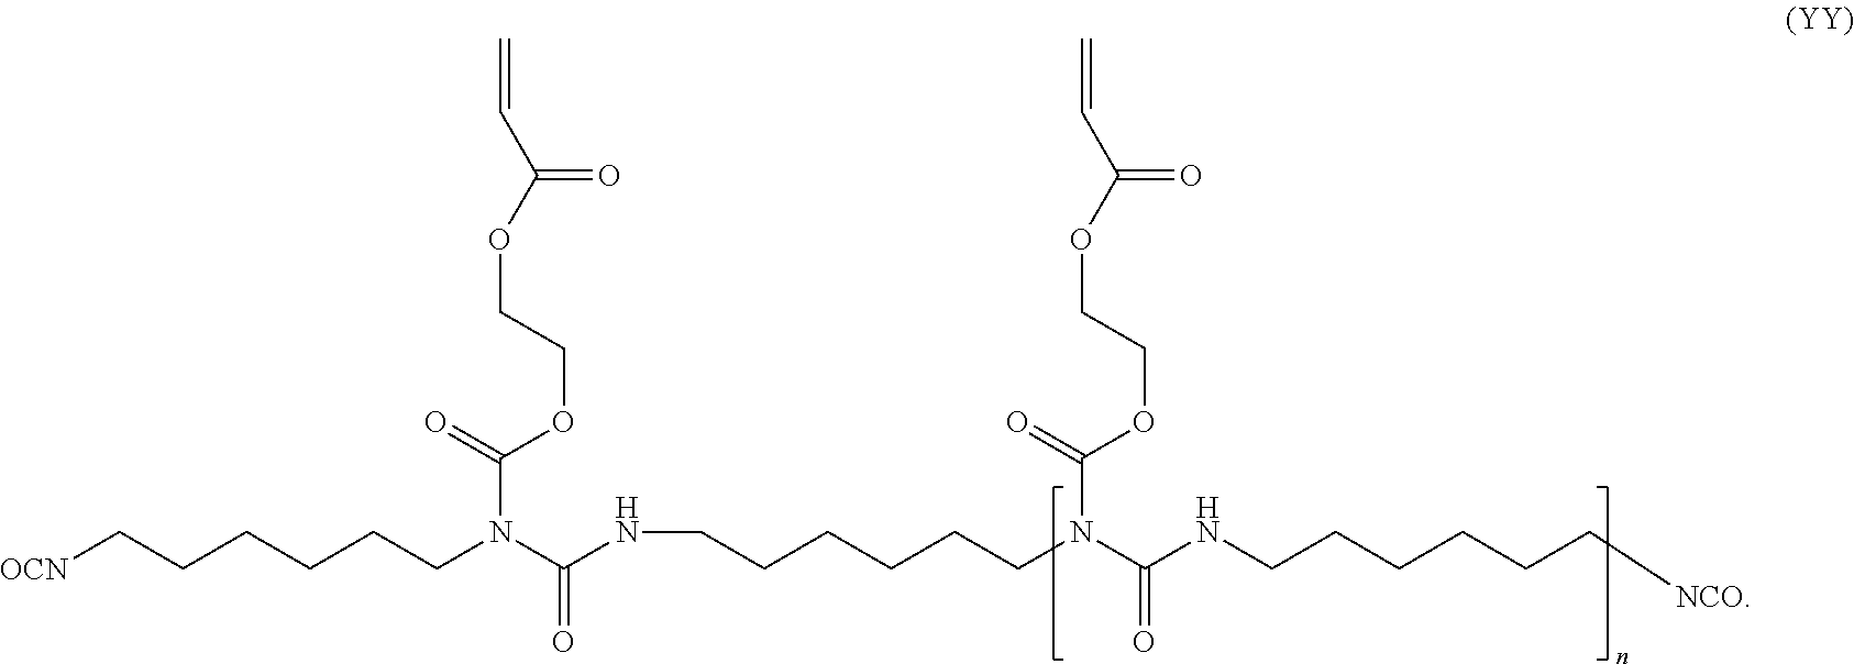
[OCN]CCCCCCN(C(NCCCCCCN(C(NCCCCCC[NCO])=O)C(=O)OCCOC(C=C)=O)=O)C(OCCOC(=O)C=C)=O
